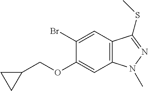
C1(OCC2CC2)=CC2=C(C=C1Br)C(SC)=NN2C
